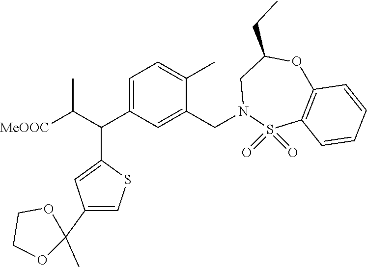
C1=C(C(C2=CC(C3(C)OCCO3)=CS2)C([MeOOC])C)C=C(CN2S(=O)(=O)C3=C(OC(CC)C2)C=CC=C3)C(C)=C1
